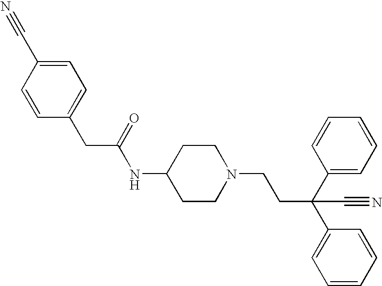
C1(CC(NC2CCN(CCC(C3=CC=CC=C3)(C3=CC=CC=C3)C#N)CC2)=O)=CC=C(C#N)C=C1
